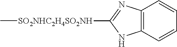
C[SO2NHC2H4SO2NH]C1=NC2=C(N1)C=CC=C2
